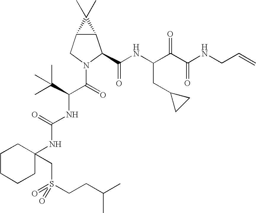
C12C(CN(C(C(NC(=O)NC3(CS(=O)(=O)CCC(C)C)CCCCC3)C(C)(C)C)=O)C1C(NC(C(C(NCC=C)=O)=O)CC1CC1)=O)C2(C)C
